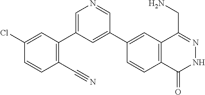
C1(C2=CC(C3=C(C#N)C=CC(Cl)=C3)=CN=C2)=CC2=C(C=C1)C(=O)NN=C2CN
